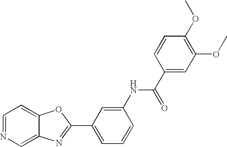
C12=CN=CC=C1OC(C1=CC=CC(NC(C3=CC(OC)=C(OC)C=C3)=O)=C1)=N2
